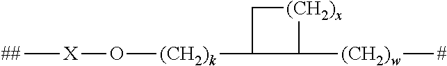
C[X]O[(CH2)k]C1C[(CH2)x]C1[(CH2)w]C
